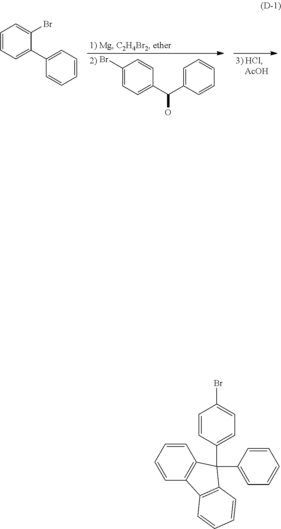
C1(C2=CC=CC=C2Br)=CC=CC=C1.C1=C(C(C2=CC=CC=C2)O)C=CC(Br)=C1.C12=C(C=CC=C1)C(C1=CC=CC=C1)(C1=CC=C(Br)C=C1)C1=C2C=CC=C1
